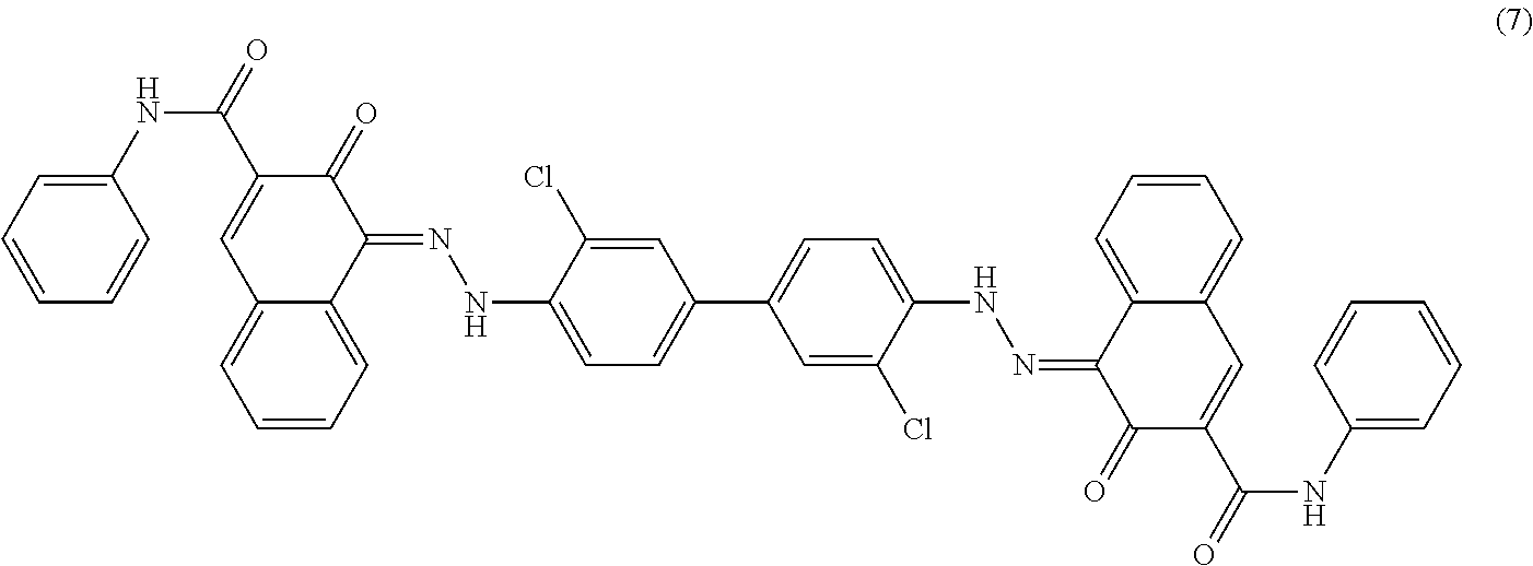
N(C(C1=CC2=CC=CC=C2C(=NNC2=CC=C(C3=CC=C(NN=C4C(=O)C(C(=O)NC5=CC=CC=C5)=CC5=CC=CC=C45)C(Cl)=C3)C=C2Cl)C1=O)=O)C1=CC=CC=C1
